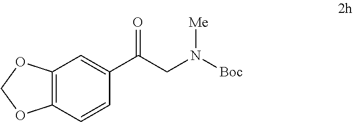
C12=C(C=CC(C(CN([Boc])[Me])=O)=C1)OCO2
